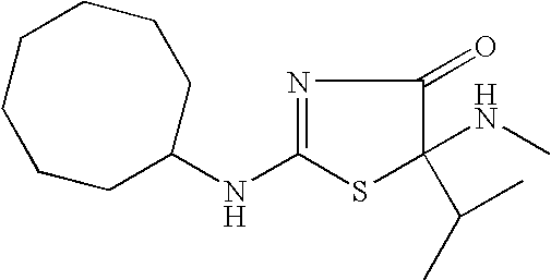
C1CCCC(NC2=NC(=O)C(C(C)C)(NC)S2)CCC1
